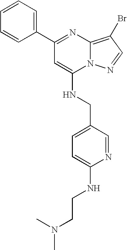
C1(C2=CC=CC=C2)=NC2=C(Br)C=NN2C(NCC2=CC=C(NCCN(C)C)N=C2)=C1
